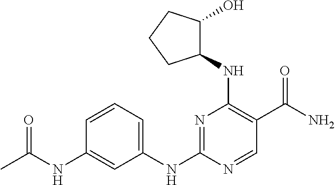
CC(NC1=CC(NC2=NC(NC3C(O)CCC3)=C(C(N)=O)C=N2)=CC=C1)=O
